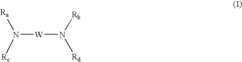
[W](N([Rb])[Rd])N([Ra])[Rc]
